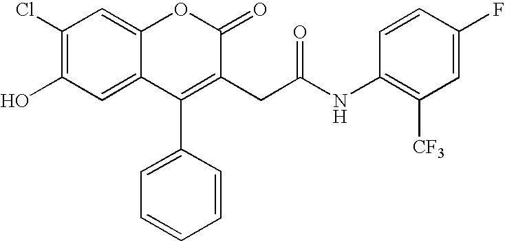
OC1=C(Cl)C=C2C(=C1)C(C1=CC=CC=C1)=C(CC(=O)NC1=C([CF3])C=C(F)C=C1)C(=O)O2
